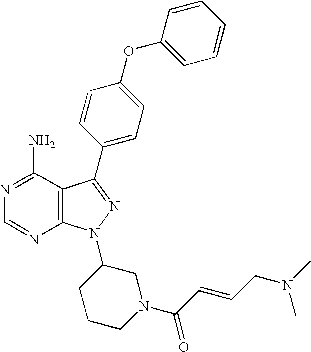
N1=C(N)C2=C(N=C1)N(C1CN(C(C=CCN(C)C)=O)CCC1)N=C2C1=CC=C(OC2=CC=CC=C2)C=C1
